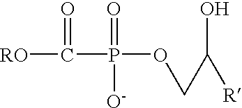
[RO]C(=O)P(=O)([O-])OCC([R])O
